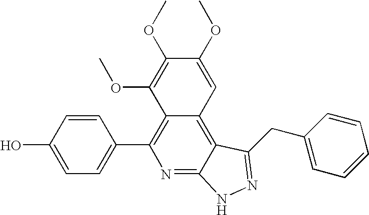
C1=C(O)C=CC(C2=C3C(=C4C(=N2)NN=C4CC2=CC=CC=C2)C=C(OC)C(OC)=C3OC)=C1
